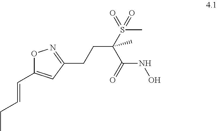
O1C(C=CCC)=CC(CCC(S(C)(=O)=O)(C)C(NO)=O)=N1
